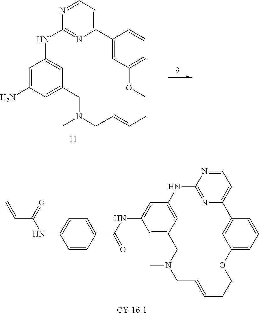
C1=NC2=NC(=C1)C1=CC(=CC=C1)OCCC=CCN(C)CC1=CC(NC(C3=CC=C(NC(=O)C=C)C=C3)=O)=CC(=C1)N2.N1=CC=C2N=C1NC1=CC(=CC(N)=C1)CN(C)CC=CCCOC1=CC=CC2=C1
